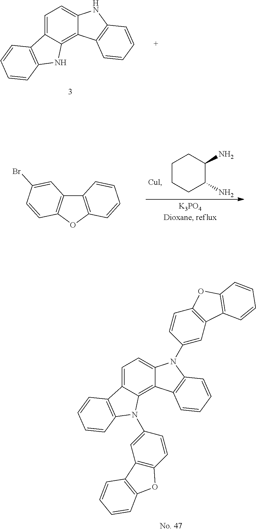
C1CCC(N)C(N)C1.C12=C(OC3=C1C=C(Br)C=C3)C=CC=C2.C1=C2C(=C3C(=C1)N(C1=CC4=C(C=C1)OC1=C4C=CC=C1)C1=C3C=CC=C1)N(C1=CC3=C(C=C1)OC1=C3C=CC=C1)C1=C2C=CC=C1.C1=C2C(=C3C(=C1)NC1=C3C=CC=C1)NC1=C2C=CC=C1
